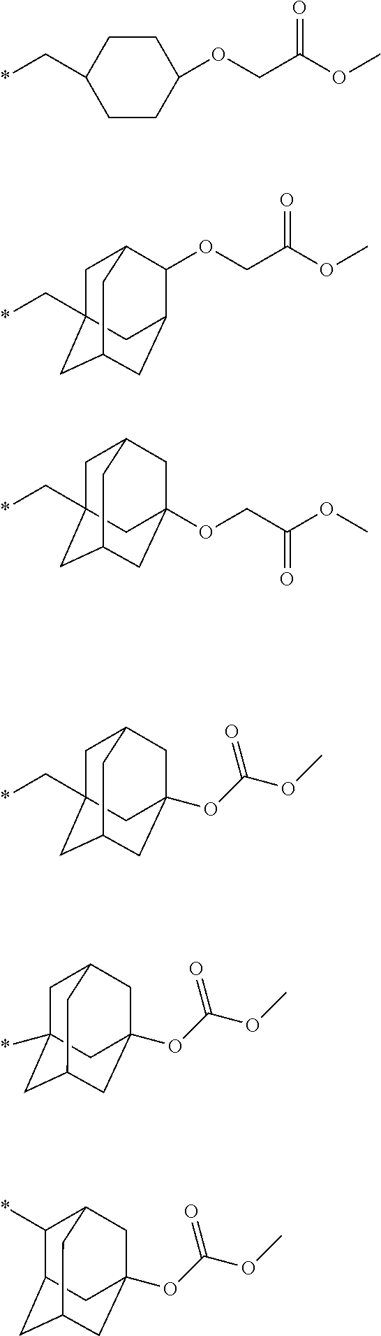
*CC1CCC(OCC(OC)=O)CC1.O(CC(OC)=O)C1C2CC3CC(C*)(CC1C3)C2.C1C2CC3(OCC(OC)=O)CC(CC1(C*)C3)C2.C1C2CC3(OC(OC)=O)CC(CC1(C*)C3)C2.C1(*)C2CC3(OC(OC)=O)CC(CC1C3)C2.C1C2CC3(OC(OC)=O)CC(CC1(*)C3)C2
